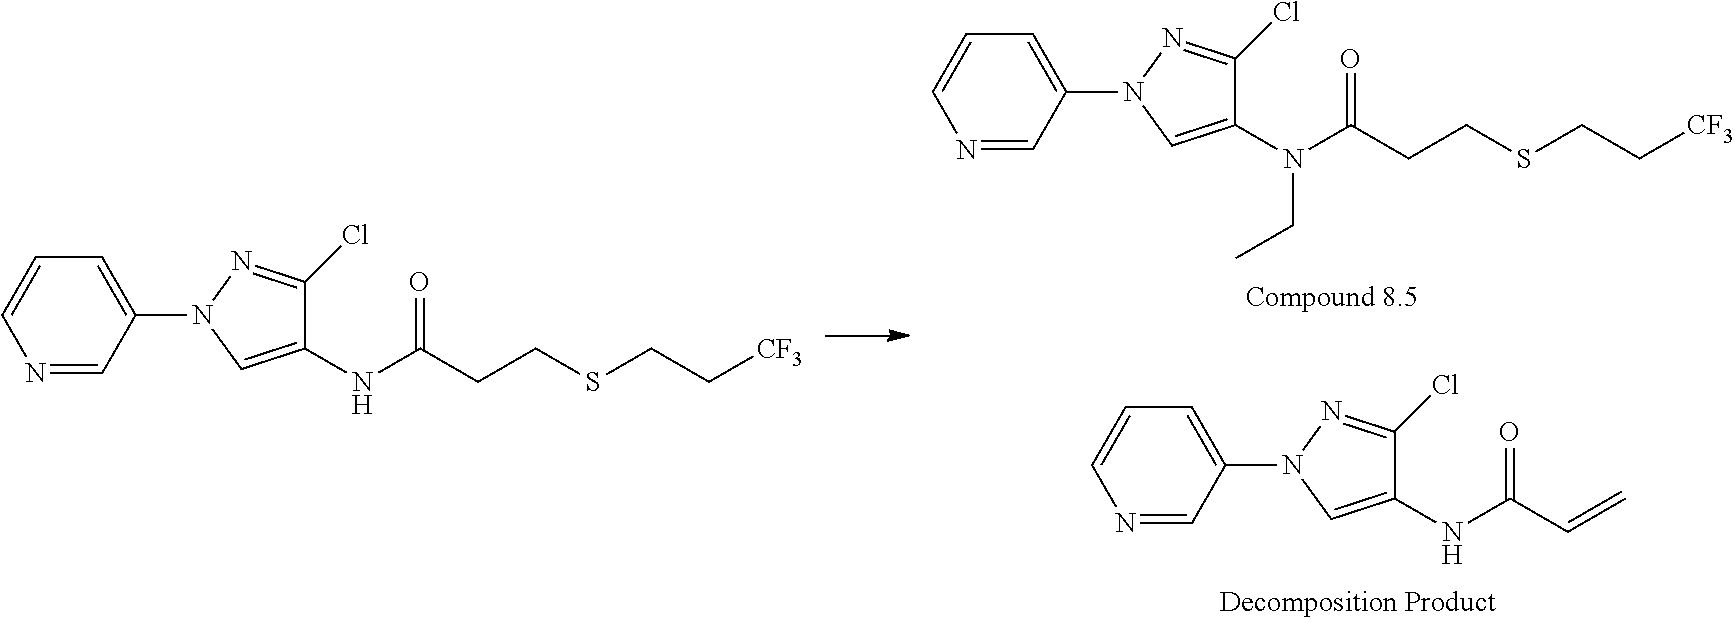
C1=CN=CC(N2C=C(NC(C=C)=O)C(Cl)=N2)=C1.C1=CN=CC(N2C=C(NC(CCSCC[CF3])=O)C(Cl)=N2)=C1.C1=CN=CC(N2C=C(N(C(CCSCC[CF3])=O)CC)C(Cl)=N2)=C1
